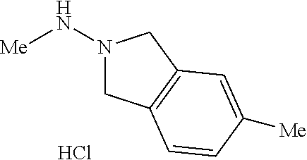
Cl.N1(N[Me])CC2=C(C1)C=C([Me])C=C2
